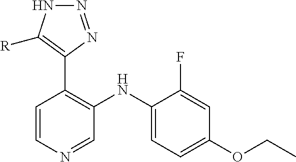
C1=CN=CC(NC2=CC=C(OCC)C=C2F)=C1C1=C([R])NN=N1
